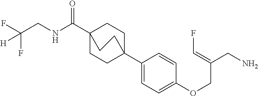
C1(C23CCC(C(NCC(F)(F)[H])=O)(CC2)CC3)=CC=C(OCC(CN)=CF)C=C1
